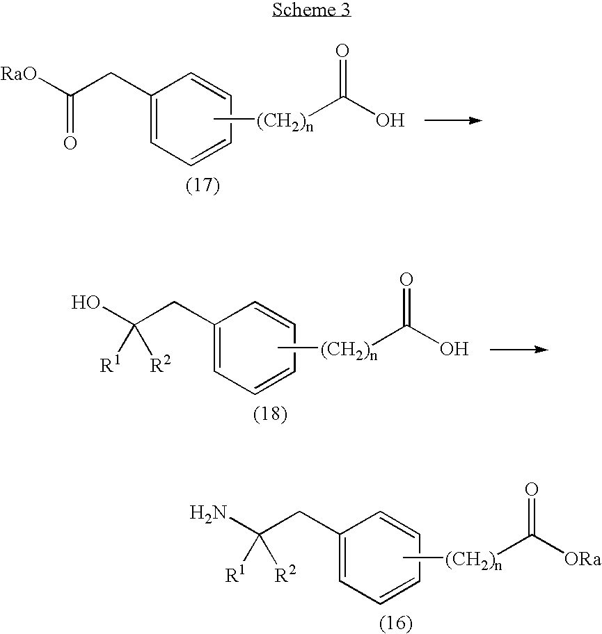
[RaO]C(CC1=CC=CC=C1)=O.C[(CH2)n]C(O)=O.OC(CC1=CC=CC=C1)([R1])[R2].C[(CH2)n]C(O)=O.NC(CC1=CC=CC=C1)([R1])[R2].C[(CH2)n]C([ORa])=O
